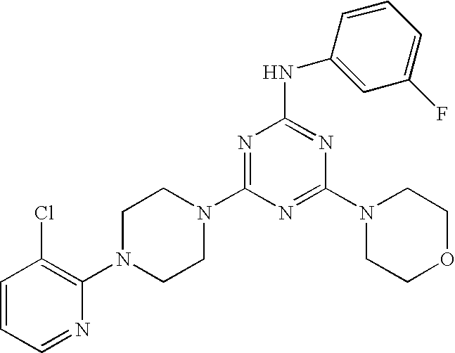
C1=CC=NC(N2CCN(C3=NC(NC4=CC(F)=CC=C4)=NC(N4CCOCC4)=N3)CC2)=C1Cl
